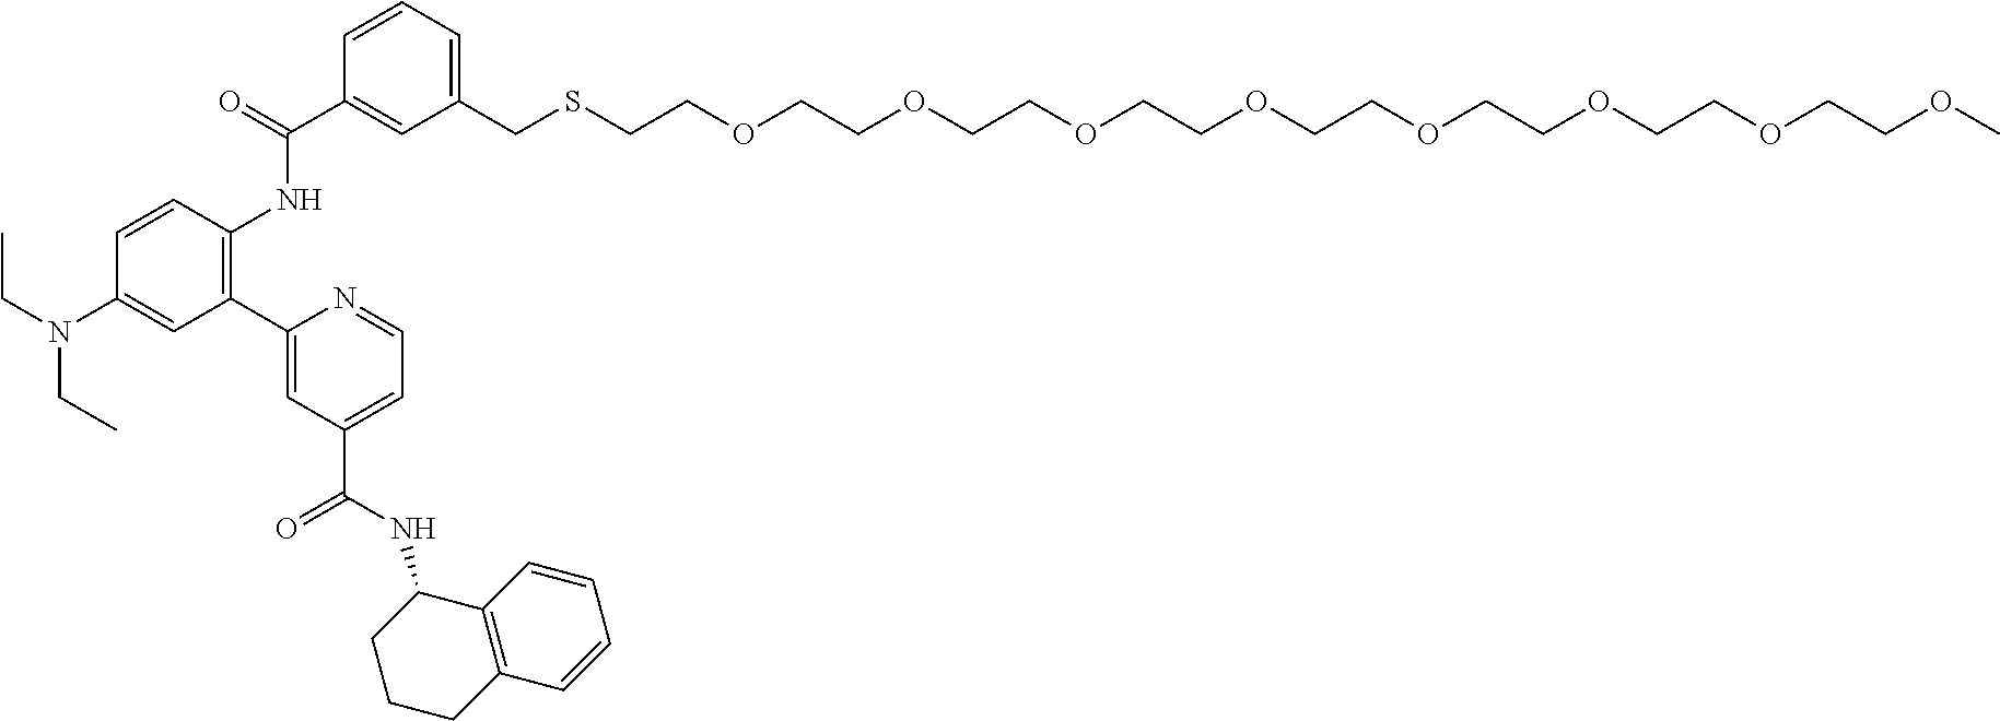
C1(CSCCOCCOCCOCCOCCOCCOCCOCCOC)=CC=CC(C(=O)NC2=C(C3=CC(C(=O)NC4C5=C(C=CC=C5)CCC4)=CC=N3)C=C(N(CC)CC)C=C2)=C1
